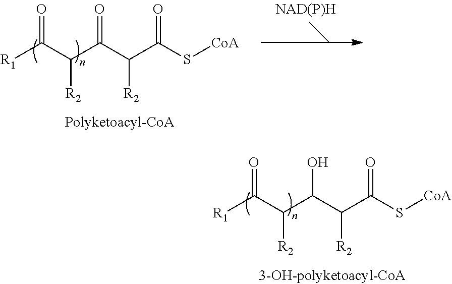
C(C(C(C(S[CoA])=O)[R2])=O)(C([R1])=O)[R2].C(C(C(C(S[CoA])=O)[R2])O)(C([R1])=O)[R2]
